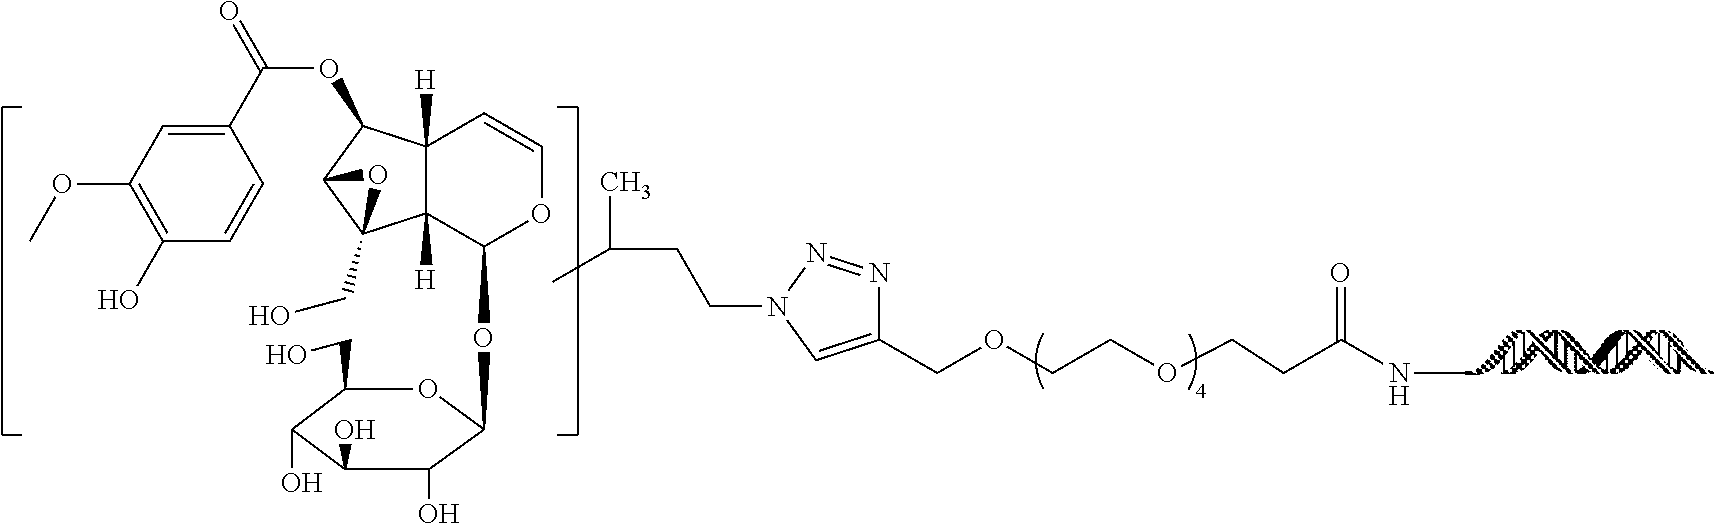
C1(COCCOCCC(NC)=O)=CN(CCC(C)C)N=N1.C1(C(=O)OC2C3([H])C([H])(C4(CO)C2O4)C(OC2C(O)C(O)C(O)C(CO)O2)OC=C3)=CC(OC)=C(O)C=C1
